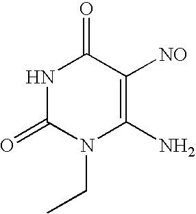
N1C(=O)N(CC)C(N)=C([NO])C1=O
